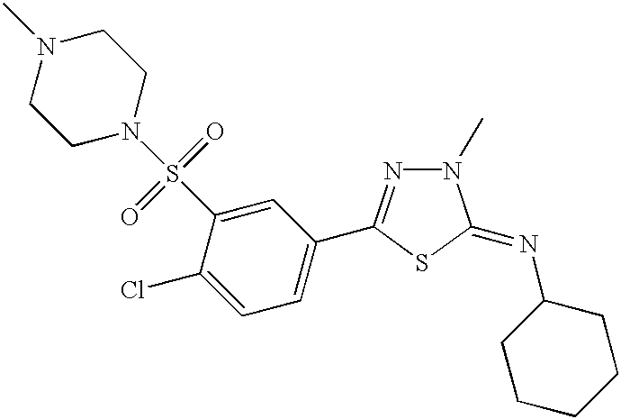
C1=C(Cl)C(S(N2CCN(C)CC2)(=O)=O)=CC(C2=NN(C)C(=NC3CCCCC3)S2)=C1
